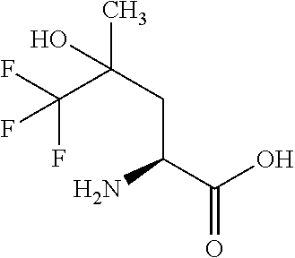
FC(C(CC(C(O)=O)N)(C)O)(F)F
